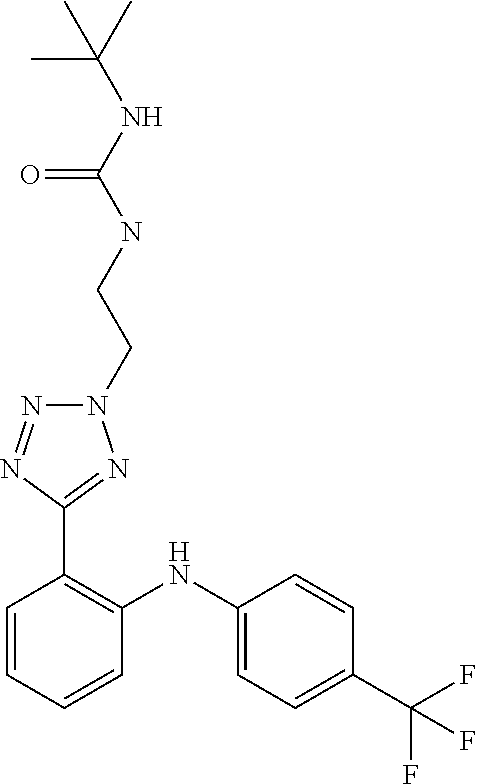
C1=CC(C(F)(F)F)=CC=C1NC1=C(C2=NN(CCNC(NC(C)(C)C)=O)N=N2)C=CC=C1
